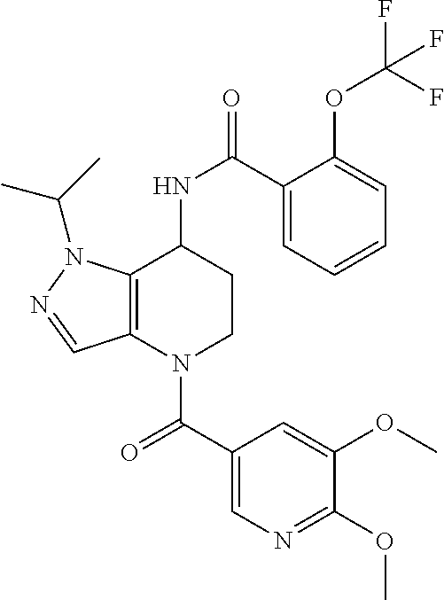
C(=O)(N1CCC(NC(=O)C2=CC=CC=C2OC(F)(F)F)C2=C1C=NN2C(C)C)C1=CN=C(OC)C(OC)=C1
